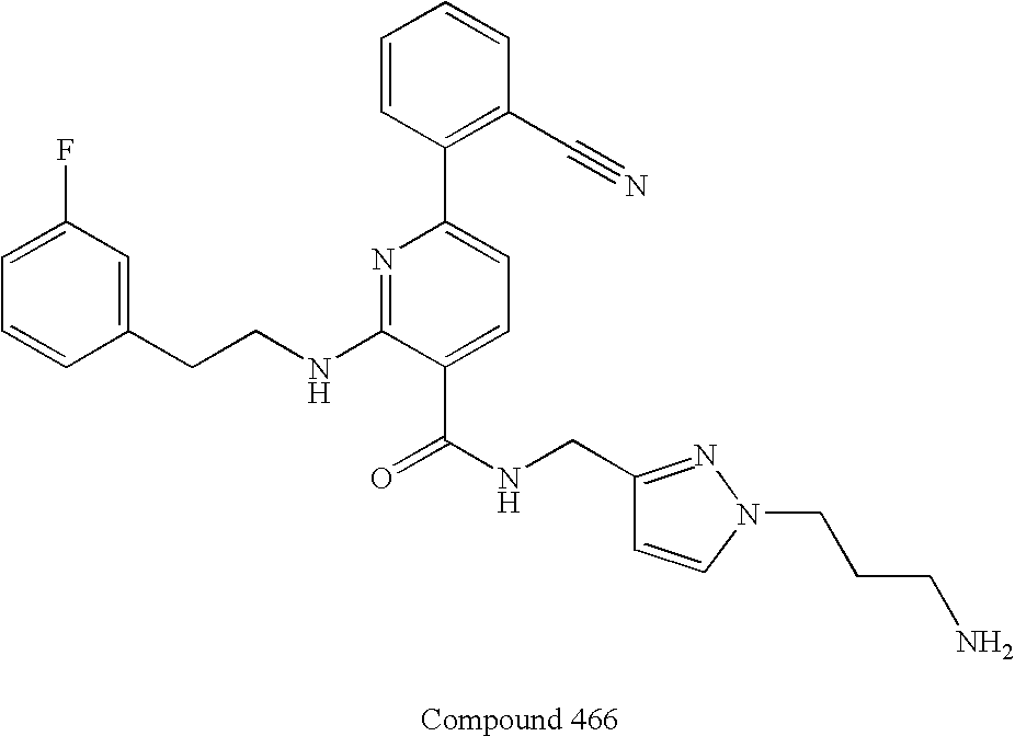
C1=CC(CCNC2=NC(C3=C(C#N)C=CC=C3)=CC=C2C(NCC2=NN(CCCN)C=C2)=O)=CC(F)=C1
